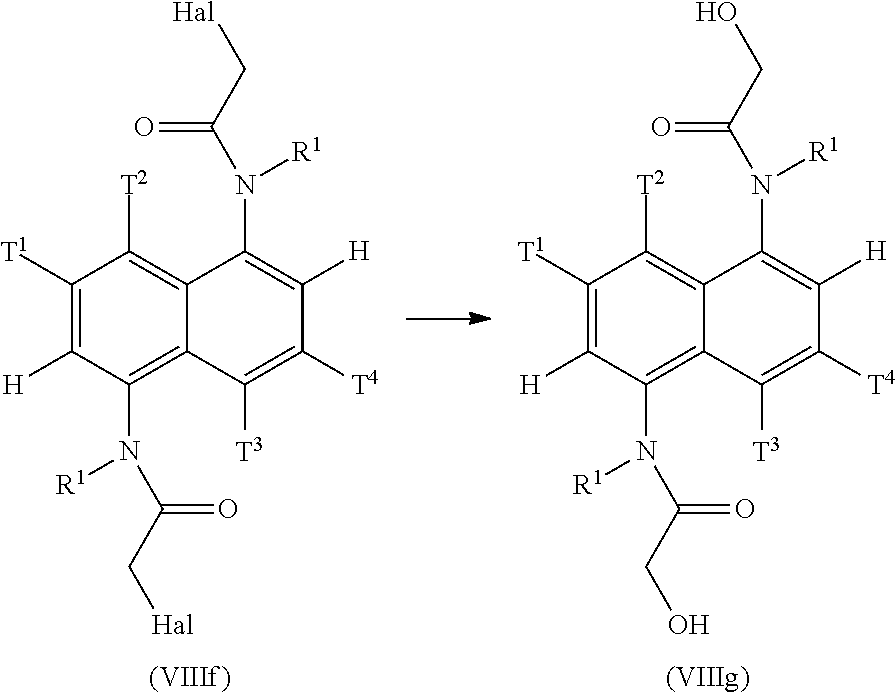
C1([T1])=C([H])C(N([R1])C(C[Hal])=O)=C2C(=C1[T2])C(N([R1])C(C[Hal])=O)=C([H])C([T4])=C2[T3].C1([T1])=C([H])C(N([R1])C(CO)=O)=C2C(=C1[T2])C(N([R1])C(CO)=O)=C([H])C([T4])=C2[T3]
